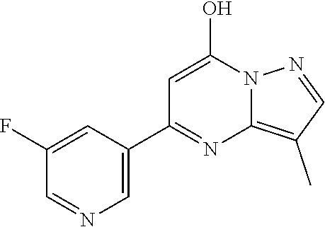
C1=C(C2=NC3=C(C)C=NN3C(O)=C2)C=C(F)C=N1
